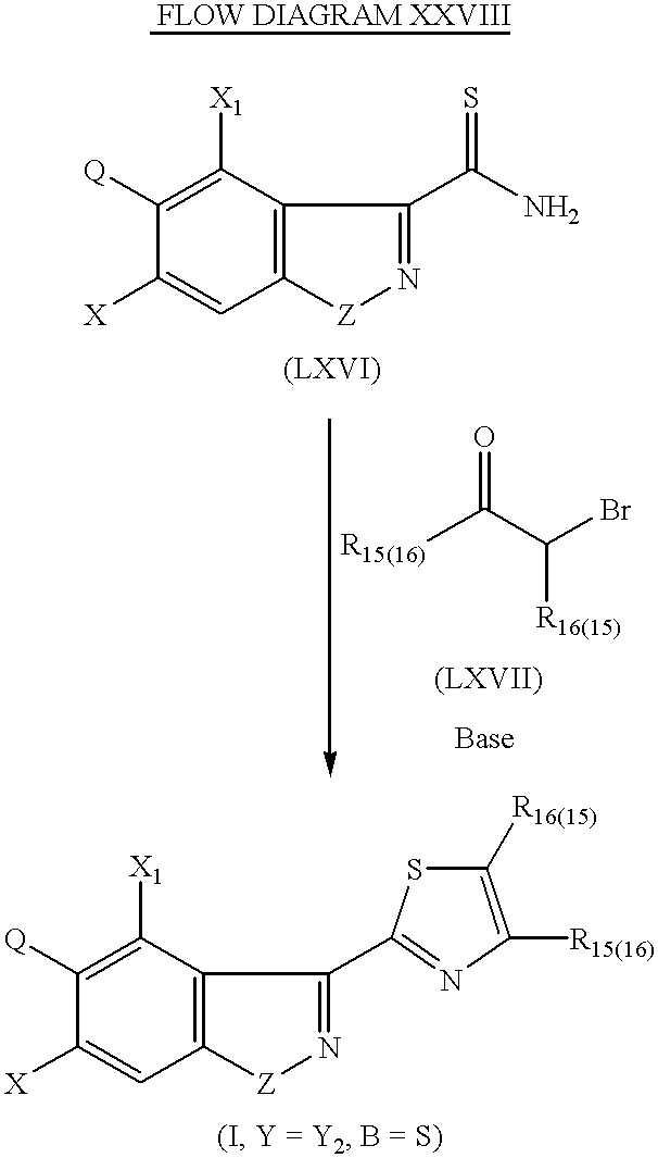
C12=C(C([X1])=C([Q])C([X])=C1)C(C(N)=S)=N[Z]2.[R15(16)]C(C(Br)[R16(15)])=O.C12=C(C([X1])=C([Q])C([X])=C1)C(C1=NC([R15(16)])=C([R16(15)])S1)=N[Z]2
